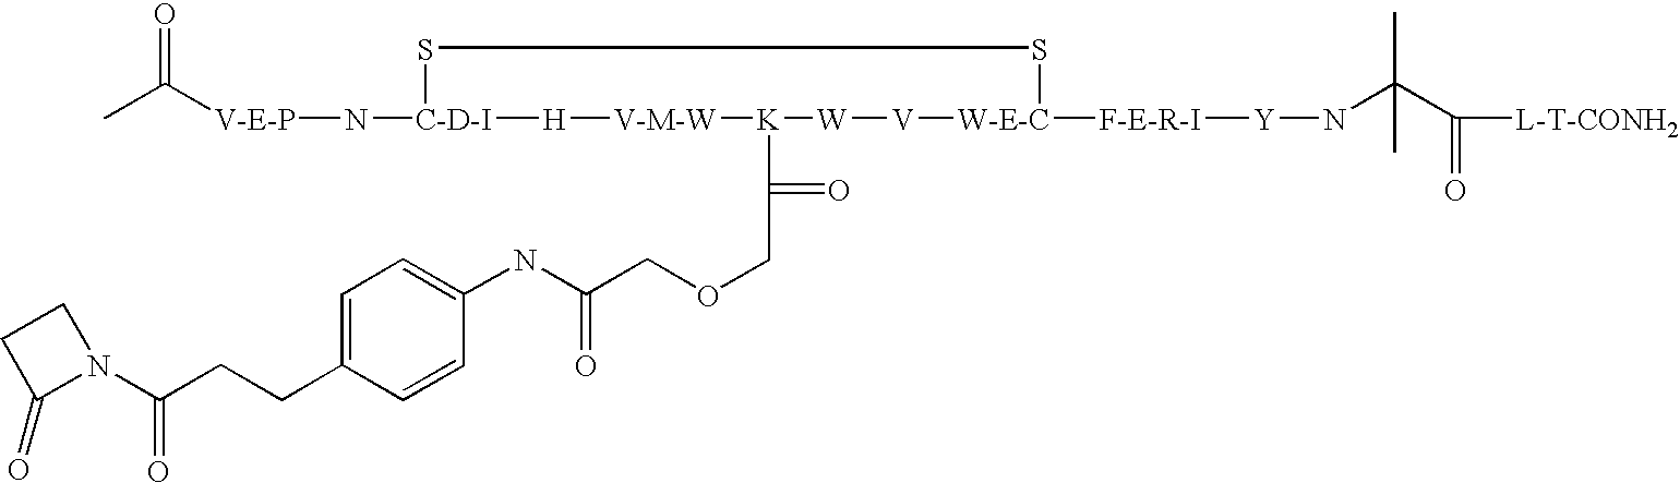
[V-E-P](N[C-D-I]1SS[W-E-C]([F-E-R-I][Y]NC(C([L-T-CONH2])=O)(C)C)[V][W][K](C(COCC(NC2=CC=C(CCC(N3C(=O)CC3)=O)C=C2)=O)=O)[V-M-W][H]1)C(C)=O
